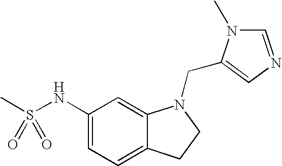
C1(NS(C)(=O)=O)=CC=C2C(=C1)N(CC1=CN=CN1C)CC2
